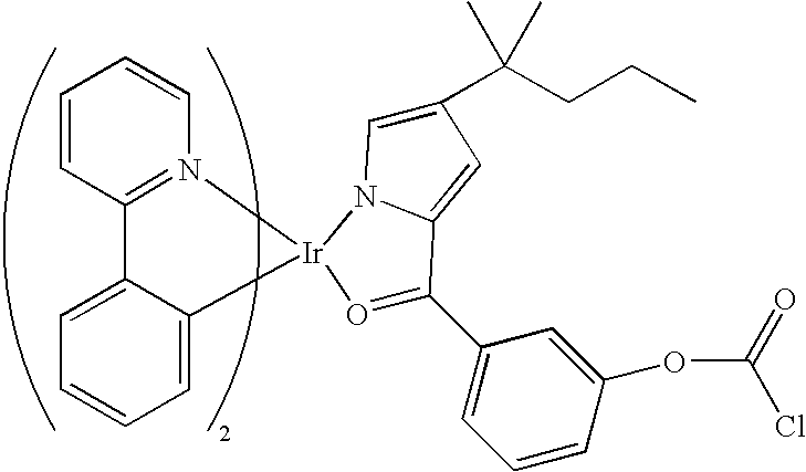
C1=CC2=N(C=C1)[Ir]1(C3=CC=CC=C23)O=C(C2=CC=CC(OC(=O)Cl)=C2)C2=CC(C(CCC)(C)C)=CN12
